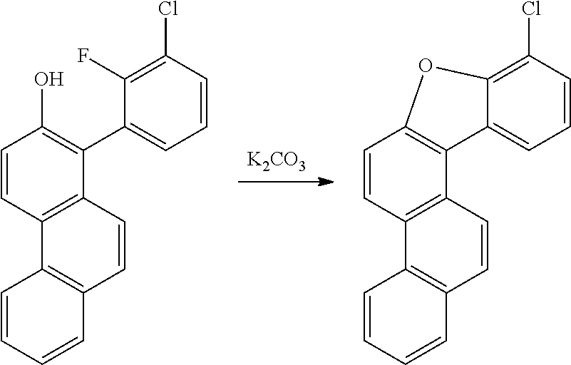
[K2CO3].C1=CC=CC2=C1C1=C(C(C3=CC=CC(Cl)=C3F)=C(O)C=C1)C=C2.C1=CC=CC2=C1C1=C(C3=C(C=C1)OC1=C(Cl)C=CC=C31)C=C2
